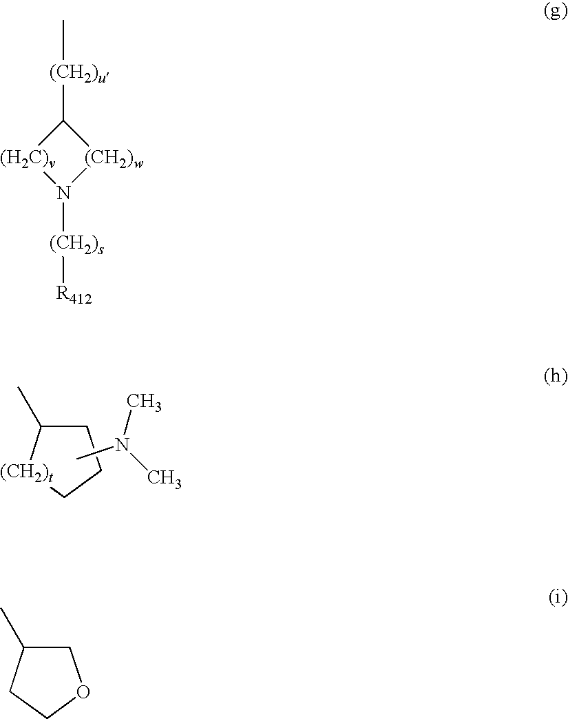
C1(C)[(CH2)t]CCC1.CN(C)C.[(CH2)u](C)C1[(H2C)v]N([(CH2)s][R412])[(CH2)w]1.C1C(C)CCO1
